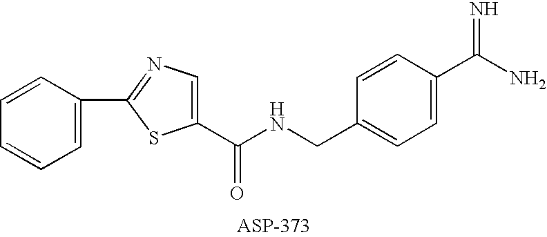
C1=C(C2=NC=C(C(NCC3=CC=C(C(N)=N)C=C3)=O)S2)C=CC=C1
